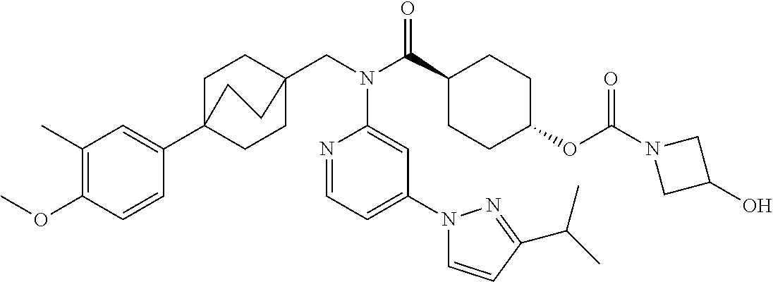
C1(C)=C(OC)C=CC(C23CCC(CN(C(C4CCC(OC(N5CC(O)C5)=O)CC4)=O)C4=CC(N5C=CC(C(C)C)=N5)=CC=N4)(CC2)CC3)=C1
